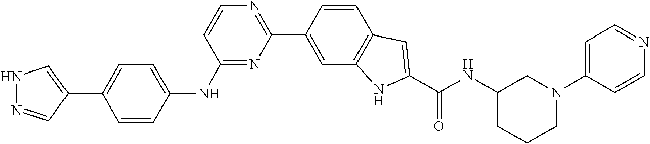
C1=CC(C2=NC=CC(NC3=CC=C(C4=CNN=C4)C=C3)=N2)=CC2=C1C=C(C(NC1CCCN(C3=CC=NC=C3)C1)=O)N2
